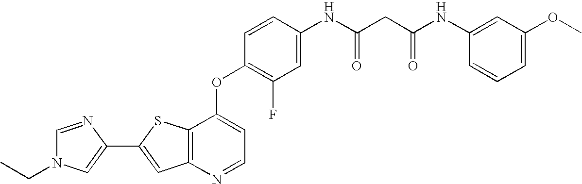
C12=C(SC(C3=CN(CC)C=N3)=C1)C(OC1=C(F)C=C(NC(CC(NC3=CC(OC)=CC=C3)=O)=O)C=C1)=CC=N2
